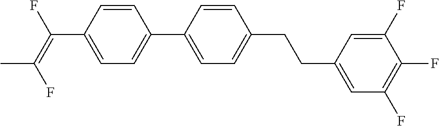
C(C1=CC=C(C2=CC=C(CCC3=CC(F)=C(F)C(F)=C3)C=C2)C=C1)(=C(F)C)F
